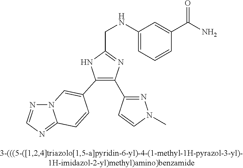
N12N=CN=C1C=CC(C1=C(C3=NN(C)C=C3)N=C(CNC3=CC=CC(C(N)=O)=C3)N1)=C2
